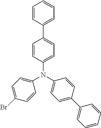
C1=CC(C2=CC=C(N(C3=CC=C(Br)C=C3)C3=CC=C(C4=CC=CC=C4)C=C3)C=C2)=CC=C1
